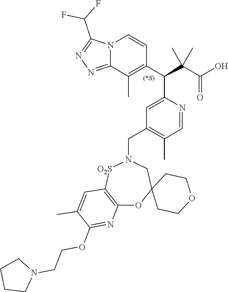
N12C(=NN=C1C(F)F)C(C)=C(C(C(C(O)=O)(C)C)C1=CC(CN3[O2S]C4=C(OC5(C3)CCOCC5)N=C(OCCN3CCCC3)C(C)=C4)=C(C)C=N1)C=C2
